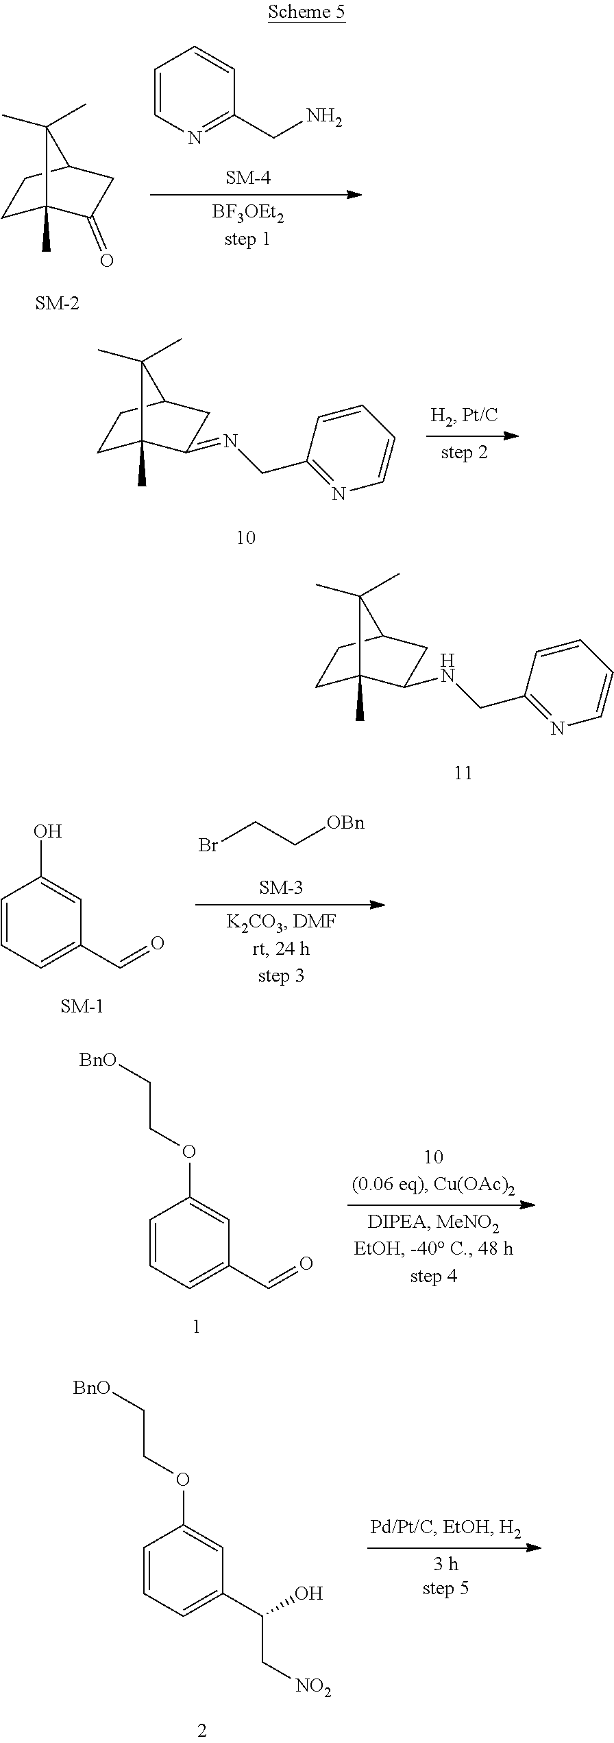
C1C2(C)C(NCC3=NC=CC=C3)CC(C1)C2(C)C.C1C2(C)C(=O)CC(C1)C2(C)C.C1=CN=C(CN)C=C1.C1C2(C)C(=NCC3=NC=CC=C3)CC(C1)C2(C)C.C1=CC=C(C=O)C=C1O.BrCC[OBn].C1=CC=C(C=O)C=C1OCC[BnO].C1=CC=C(C(O)C[NO2])C=C1OCC[BnO]
